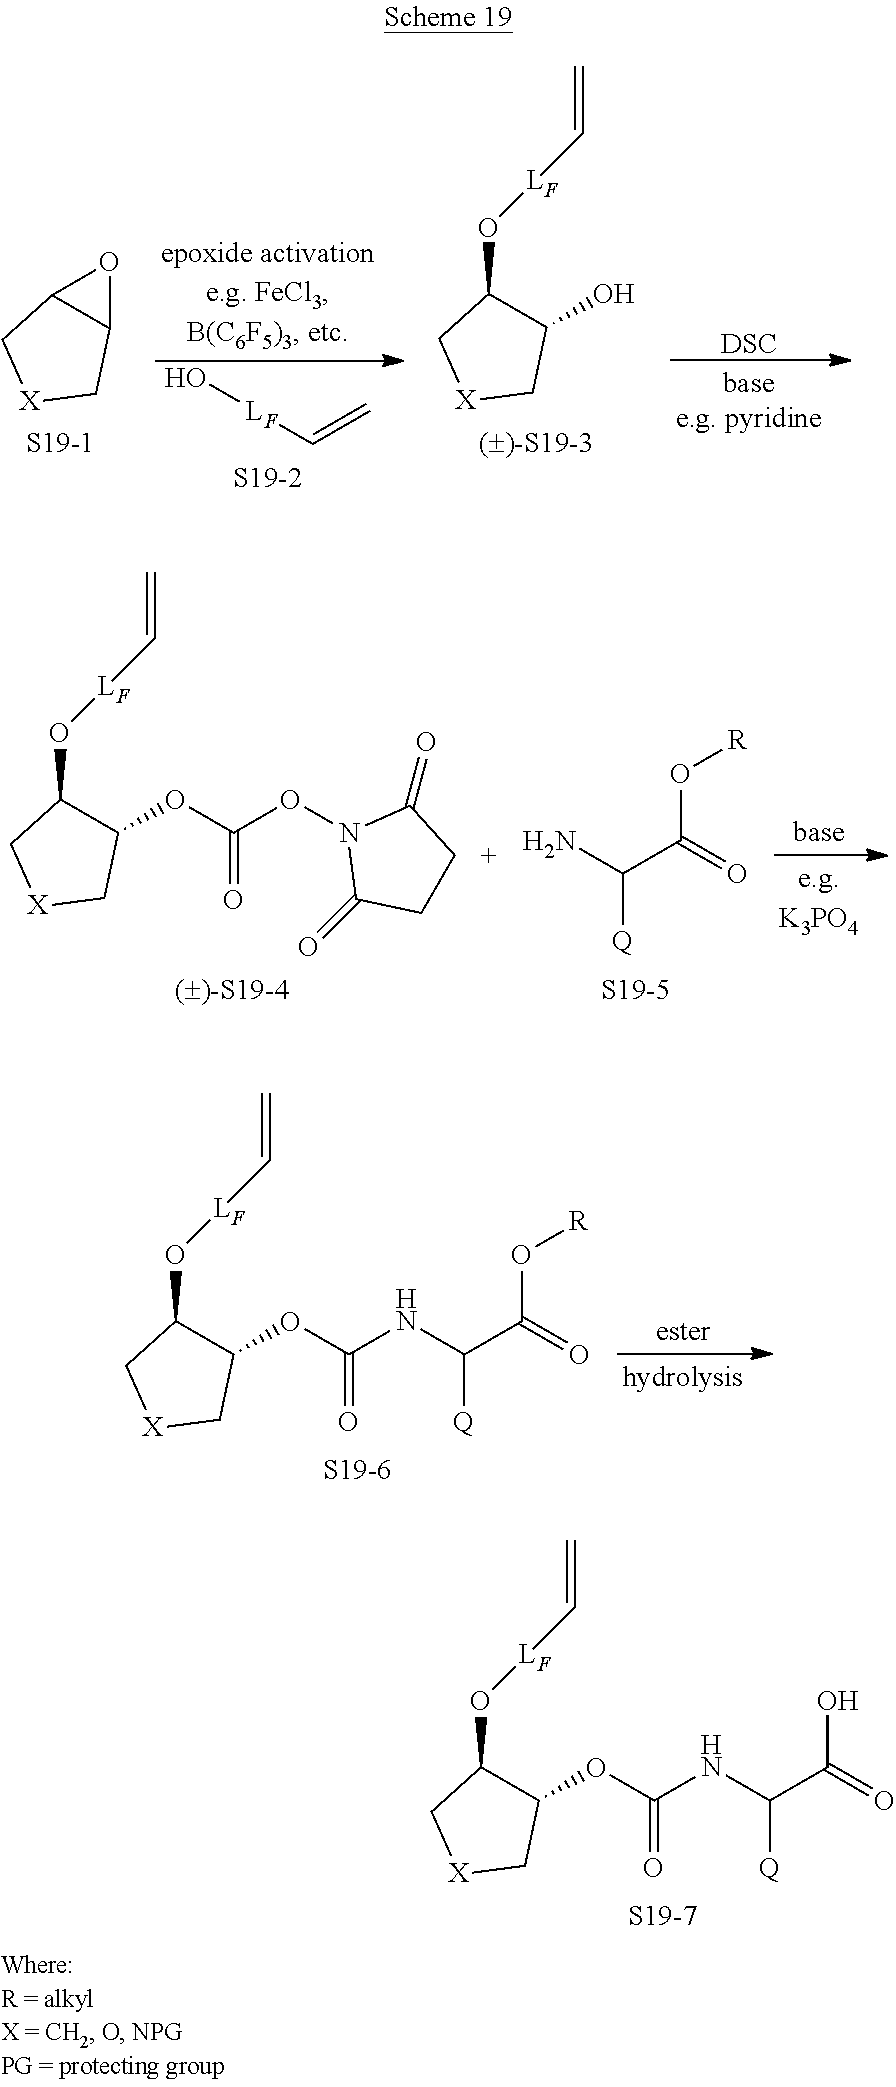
[DSC].C1(O)C(O[LF]C=C)C[X]C1.[()-S19-3].C12OC1C[X]C2.[S19-1].[LF](O)C=C.[S19-2].C1(OC(ON2C(=O)CCC2=O)=O)C(O[LF]C=C)C[X]C1.[()-S19-4].NC(C(=O)O[R])[Q].[S19-5].[S19-7].C1(OC(NC(C(O)=O)[Q])=O)C(O[LF]C=C)C[X]C1.[S19-6].C1(OC(NC(C(O[R])=O)[Q])=O)C(O[LF]C=C)C[X]C1
